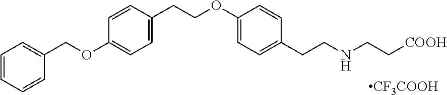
C1(OCCC2=CC=C(OCC3=CC=CC=C3)C=C2)=CC=C(CCNCC[COOH])C=C1.[CF3COOH]
